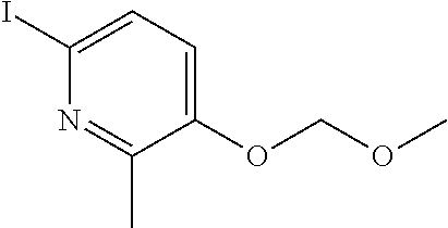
O(C1=CC=C(I)N=C1C)COC
